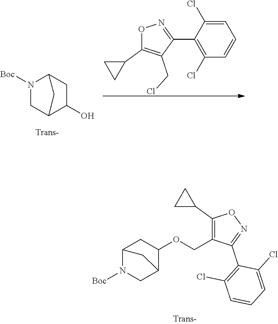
C12N([Boc])CC(C(OCC3=C(C4CC4)ON=C3C3=C(Cl)C=CC=C3Cl)C1)C2.N1([Boc])CC2C(O)CC1C2.O1C(C2CC2)=C(CCl)C(C2=C(Cl)C=CC=C2Cl)=N1
